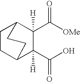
C1CC2C(C(O)=O)([H])C(C([OMe])=O)([H])C1CC2
